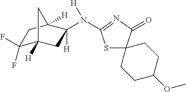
C1(F)(F)C2([H])CC(N([H])C3=NC(=O)C4(S3)CCC(OC)CC4)([H])C([H])(C1)C2
